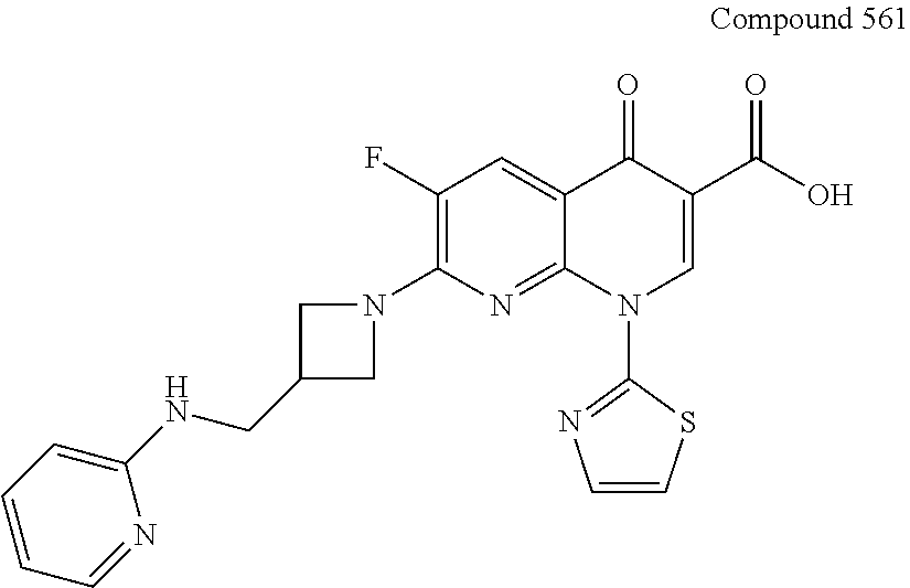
C1(F)=C(N2CC(CNC3=CC=CC=N3)C2)N=C2C(=C1)C(=O)C(C(O)=O)=CN2C1=NC=CS1
